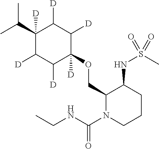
C1(COC2([D])C([D])C([D])C(C(C)C)([D])C([D])C2[D])N(C(NCC)=O)CCCC1NS(C)(=O)=O
